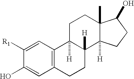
C1([R1])=CC2=C(C=C1O)CCC1([H])C2([H])CCC2(C)C1([H])CCC2O
